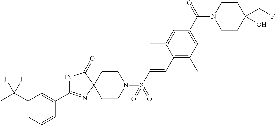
N1C(C2=CC(C(C)(F)F)=CC=C2)=NC2(C1=O)CCN(S(C=CC1=C(C)C=C(C(N3CCC(CF)(O)CC3)=O)C=C1C)(=O)=O)CC2
